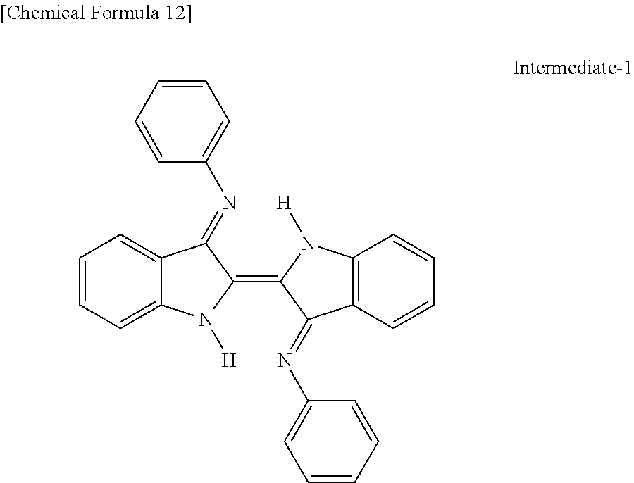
C1=CC=CC=C1N=C1C2=CC=CC=C2N([H])C1=C1C(=NC2=CC=CC=C2)C2=C(N1[H])C=CC=C2
